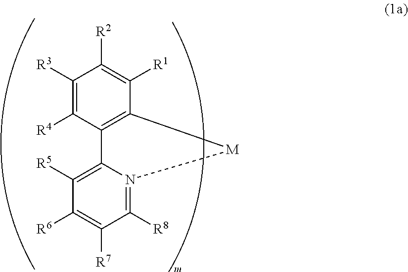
C1([R3])=C([R4])C2=C(C([R1])=C1[R2])[M]N1=C([R8])C([R7])=C([R6])C([R5])=C21
